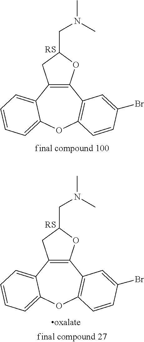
C12=C(C3=CC=CC=C3OC3=C1C=C(Br)C=C3)CC(CN(C)C)O2.[RS].C12=C(C3=CC=CC=C3OC3=C1C=C(Br)C=C3)CC(CN(C)C)O2.[RS]
